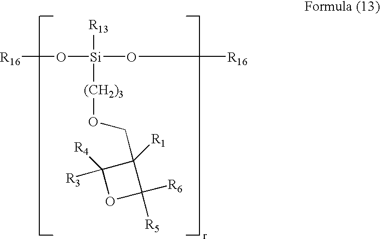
C1([R4])([R3])OC([R6])([R5])C1([R1])CO[(CH2)3][Si]([R13])(O[R16])O[R16]
